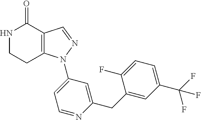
C12=C(C=NN1C1=CC=NC(CC3=CC(C(F)(F)F)=CC=C3F)=C1)C(=O)NCC2
